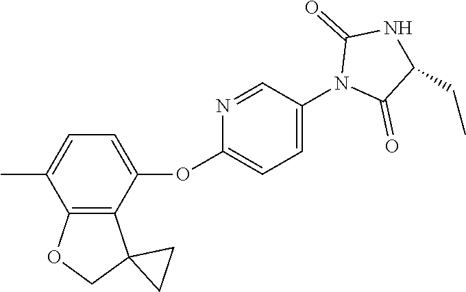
C12=C(C(C)=CC=C1OC1=CC=C(N3C(=O)C(CC)NC3=O)C=N1)OCC21CC1
